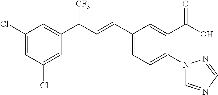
C1(C(C=CC2=CC=C(N3C=NC=N3)C(C(=O)O)=C2)[CF3])=CC(Cl)=CC(Cl)=C1
